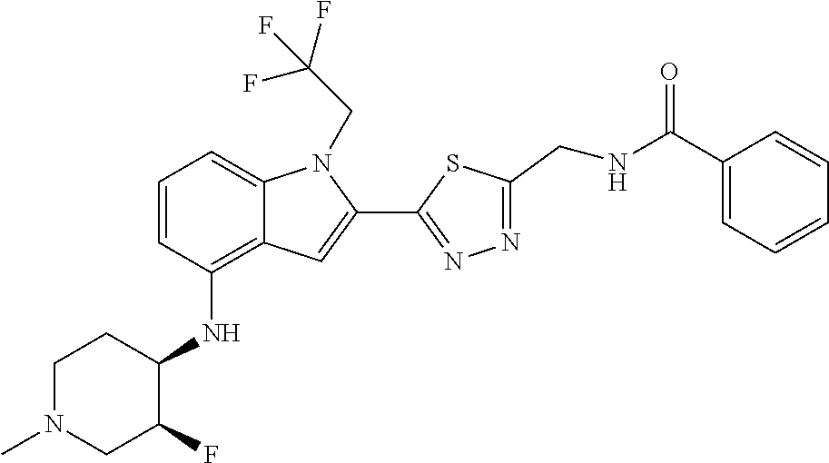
C1=CC(NC2C(F)CN(C)CC2)=C2C(=C1)N(CC(F)(F)F)C(C1=NN=C(CNC(C3=CC=CC=C3)=O)S1)=C2
